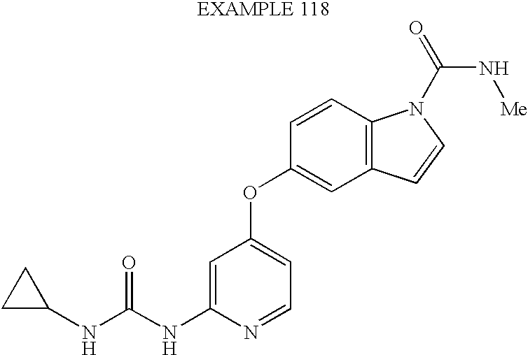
C1(NC(NC2=CC(OC3=CC4=C(C=C3)N(C(=O)N[Me])C=C4)=CC=N2)=O)CC1
